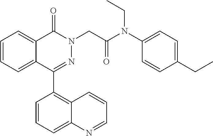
C1=CC=C2C(=C1)C(=O)N(CC(N(C1=CC=C(CC)C=C1)CC)=O)N=C2C1=C2C(=CC=C1)N=CC=C2
